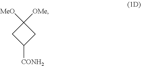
C1([OMe])([MeO])CC([CONH2])C1
